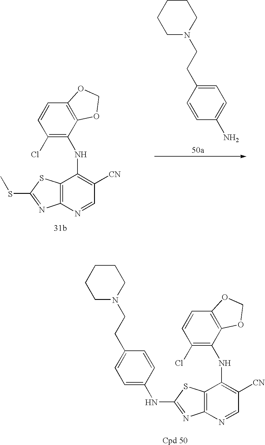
C12=C(N=CC([CN])=C1NC1=C(Cl)C=CC3=C1OCO3)N=C(SC)S2.C1=CC(CCN2CCCCC2)=CC=C1N.C12=C(N=CC([CN])=C1NC1=C(Cl)C=CC3=C1OCO3)N=C(NC1=CC=C(CCN3CCCCC3)C=C1)S2
